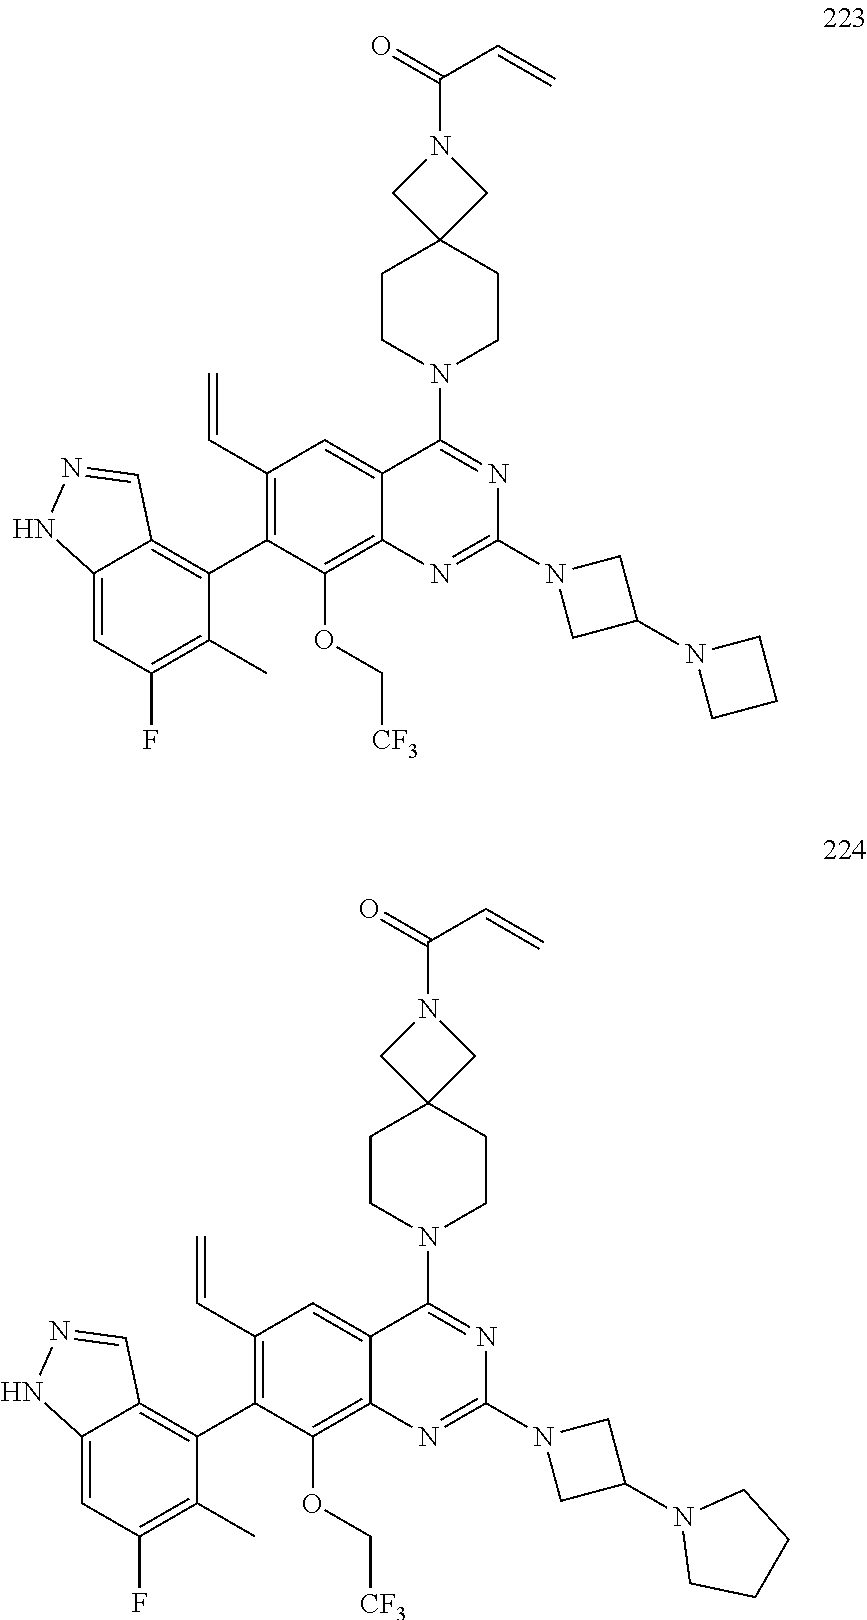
C(=C)C(N1CC2(CCN(C3=NC(N4CC(N5CCC5)C4)=NC4=C(OC[CF3])C(C5=C6C(=CC(F)=C5C)NN=C6)=C(C=C)C=C34)CC2)C1)=O.C1CN(C2CN(C3=NC4=C(OC[CF3])C(C5=C6C(=CC(F)=C5C)NN=C6)=C(C=C)C=C4C(N4CCC5(CC4)CN(C(=O)C=C)C5)=N3)C2)CC1
